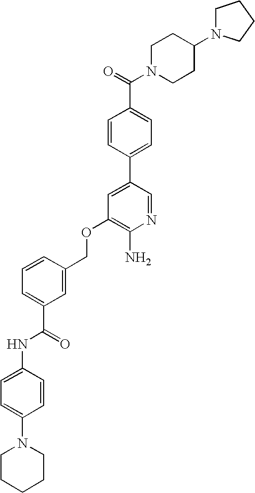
C(OC1=C(N)N=CC(C2=CC=C(C(=O)N3CCC(N4CCCC4)CC3)C=C2)=C1)C1=CC(C(=O)NC2=CC=C(N3CCCCC3)C=C2)=CC=C1
